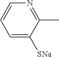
C1=C([SNa])C(C)=NC=C1
